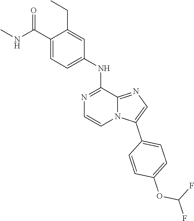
C(OC1=CC=C(C2=CN=C3N2C=CN=C3NC2=CC=C(C(NC)=O)C(CC)=C2)C=C1)(F)F
